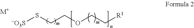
[-O3S]SCCOCC[R1].[M+]
